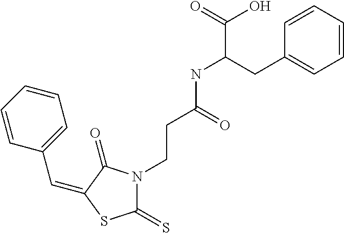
C(C1=CC=CC=C1)=C1C(=O)N(CCC(NC(C(O)=O)CC2=CC=CC=C2)=O)C(=S)S1
